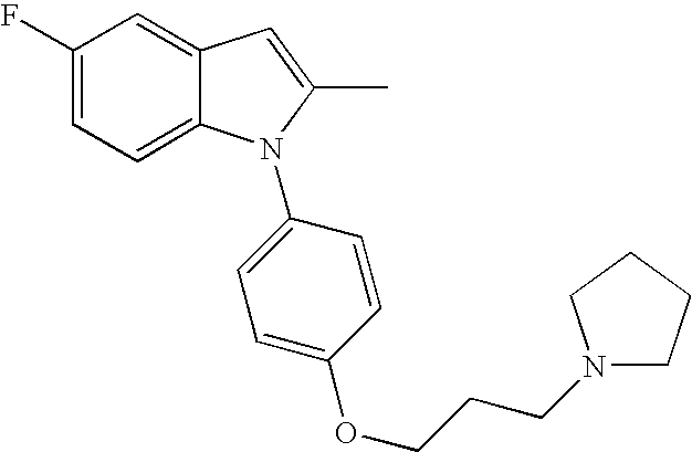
C1(F)=CC=C2C(=C1)C=C(C)N2C1=CC=C(OCCCN2CCCC2)C=C1
